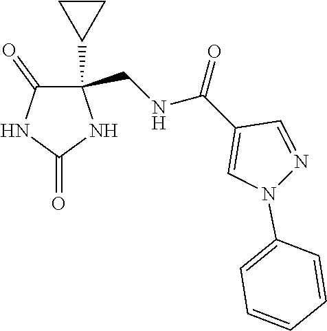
C1(CNC(C2=CN(C3=CC=CC=C3)N=C2)=O)(C2CC2)C(=O)NC(=O)N1
